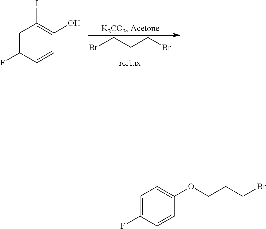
BrCCCBr.C1=C(F)C=CC(O)=C1I.C1=C(F)C=CC(OCCCBr)=C1I
